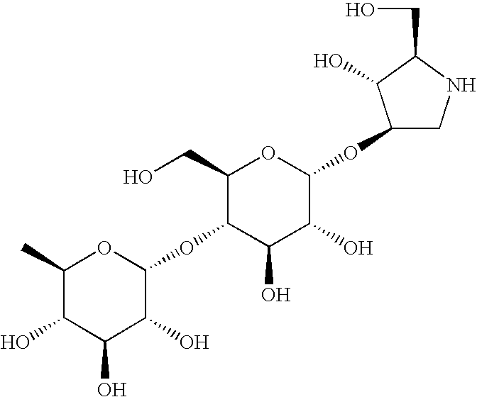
C1(C)C(O)C(O)C(O)C(OC2C(O)C(O)C(OC3CNC(CO)C3O)OC2CO)O1
